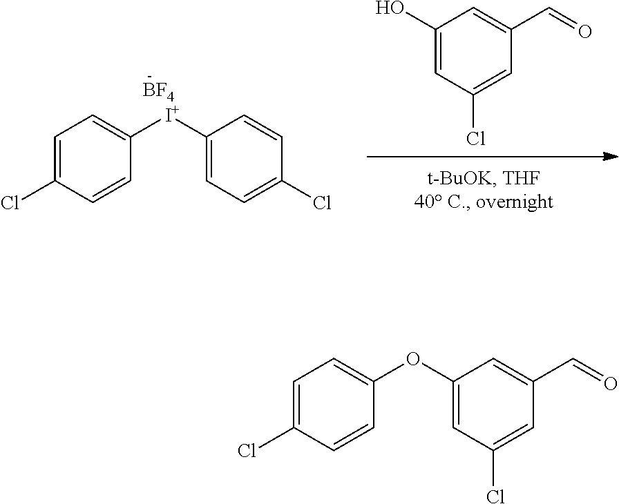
C1(O)=CC(Cl)=CC(C=O)=C1.[I+](C1=CC=C(Cl)C=C1)C1=CC=C(Cl)C=C1.[BF4].O(C1=CC=C(Cl)C=C1)C1=CC(Cl)=CC(C=O)=C1
